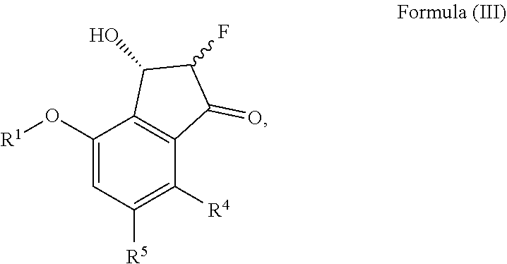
[R1]OC1=CC([R5])=C([R4])C2=C1C(O)C(F)C2=O
